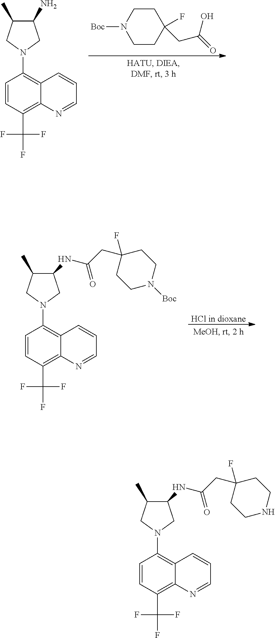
C1=CC(C(F)(F)F)=C2C(=C1N1CC(C)C(NC(CC3(F)CCNCC3)=O)C1)C=CC=N2.C1CN([Boc])CCC1(F)CC(=O)O.C1=CC(C(F)(F)F)=C2C(=C1N1CC(C)C(N)C1)C=CC=N2.C1=CC(C(F)(F)F)=C2C(=C1N1CC(C)C(NC(CC3(F)CCN([Boc])CC3)=O)C1)C=CC=N2.[HCl in dioxane]
